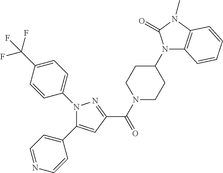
C(=O)(C1=NN(C2=CC=C(C(F)(F)F)C=C2)C(C2=CC=NC=C2)=C1)N1CCC(N2C3=C(N(C)C2=O)C=CC=C3)CC1
